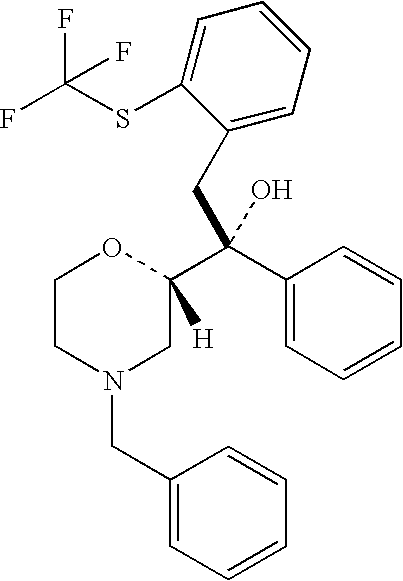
C1CN(CC2=CC=CC=C2)CC(C(C2=CC=CC=C2)(CC2=CC=CC=C2SC(F)(F)F)O)([H])O1
